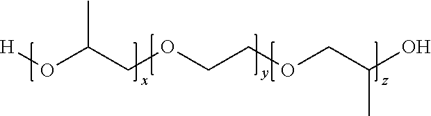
O(C(COCCOCC(O)C)C)[H]
